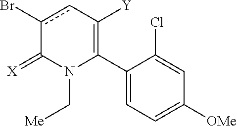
C1(C2=C([Y])cc(Br)C(=[X])N2C[Me])=CC=C([OMe])C=C1Cl
